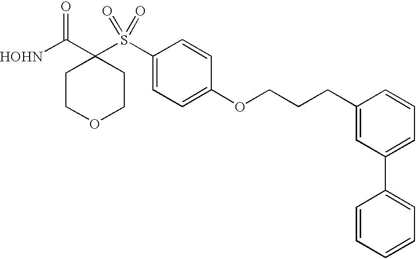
[HOHN]C(C1(S(C2=CC=C(OCCCC3=CC(C4=CC=CC=C4)=CC=C3)C=C2)(=O)=O)CCOCC1)=O
